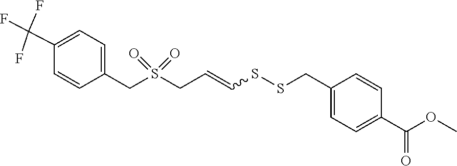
C(C=CSSCC1=CC=C(C(OC)=O)C=C1)S(CC1=CC=C(C(F)(F)F)C=C1)(=O)=O
